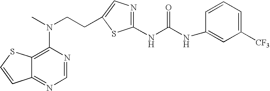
C1(N(CCC2=CN=C(NC(NC3=CC([CF3])=CC=C3)=O)S2)C)=C2C(=NC=N1)C=CS2
